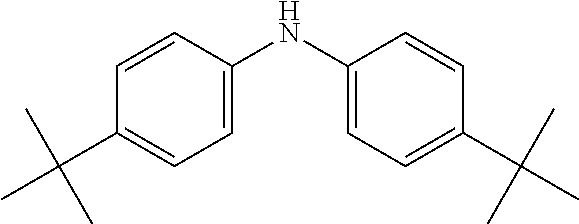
C1=CC(NC2=CC=C(C(C)(C)C)C=C2)=CC=C1C(C)(C)C
